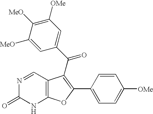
N1=CC2=C(NC1=O)OC(C1=CC=C([OMe])C=C1)=C2C(=O)C1=CC([OMe])=C([MeO])C([MeO])=C1
